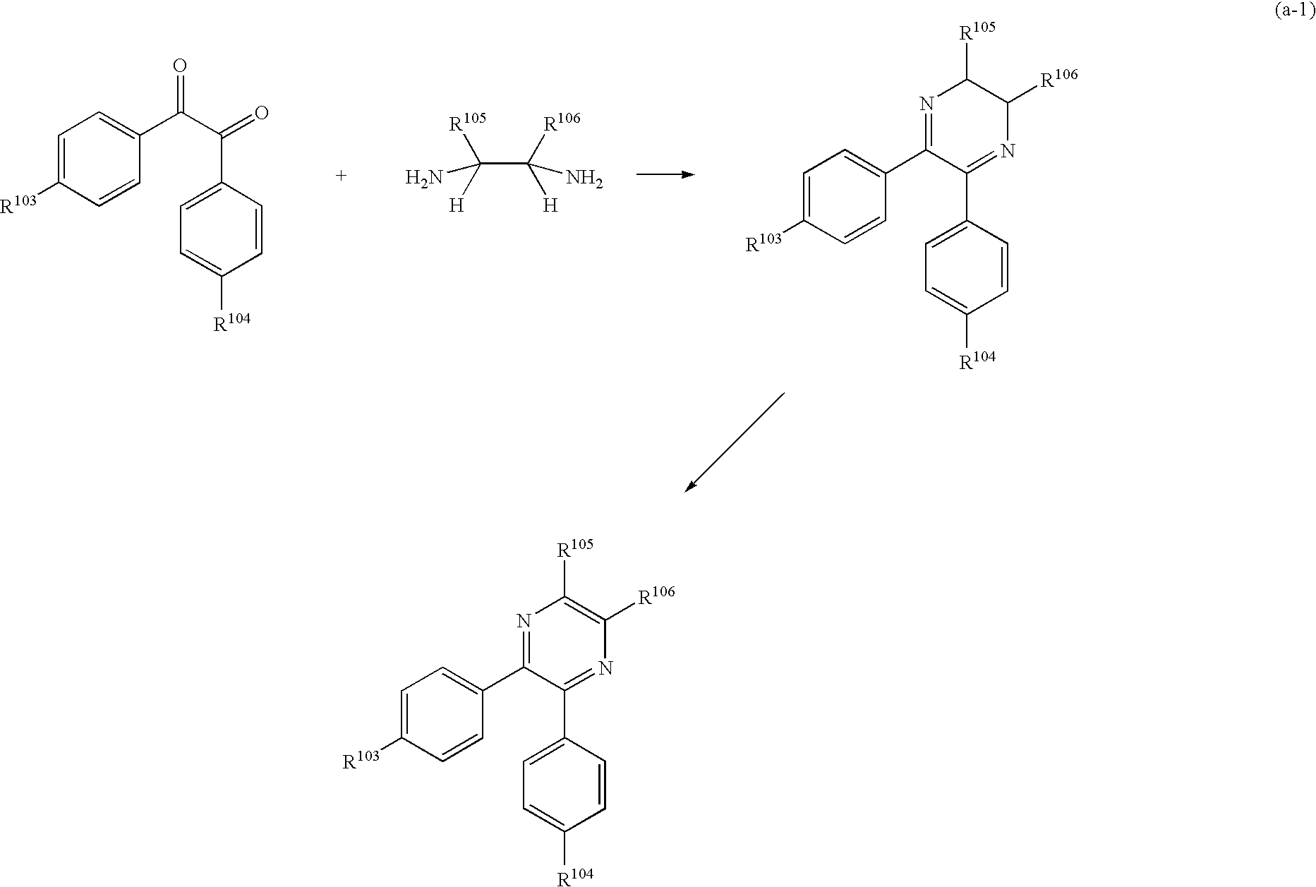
C1=C([R103])C=CC(C(C(=O)C2=CC=C([R104])C=C2)=O)=C1.C(C([R106])([H])N)([R105])([H])N.C1=C([R103])C=CC(C2=NC([R105])C([R106])N=C2C2=CC=C([R104])C=C2)=C1.C1=C([R103])C=CC(C2=NC([R105])=C([R106])N=C2C2=CC=C([R104])C=C2)=C1
